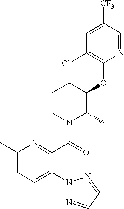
N1(C2=CC=C(C)N=C2C(=O)N2C(C)C(OC3=C(Cl)C=C([CF3])C=N3)CCC2)N=CC=N1
